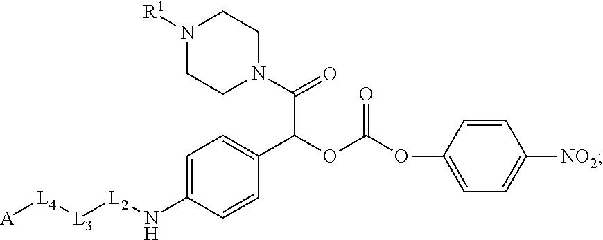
C1=C(N[L2][L3][L4][A])C=CC(C(OC(OC2=CC=C([NO2])C=C2)=O)C(=O)N2CCN([R1])CC2)=C1
